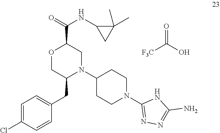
N(C1CC1(C)C)C(C1OCC(CC2=CC=C(Cl)C=C2)N(C2CCN(C3=NN=C(N)N3)CC2)C1)=O.C(O)(=O)[F3C]
